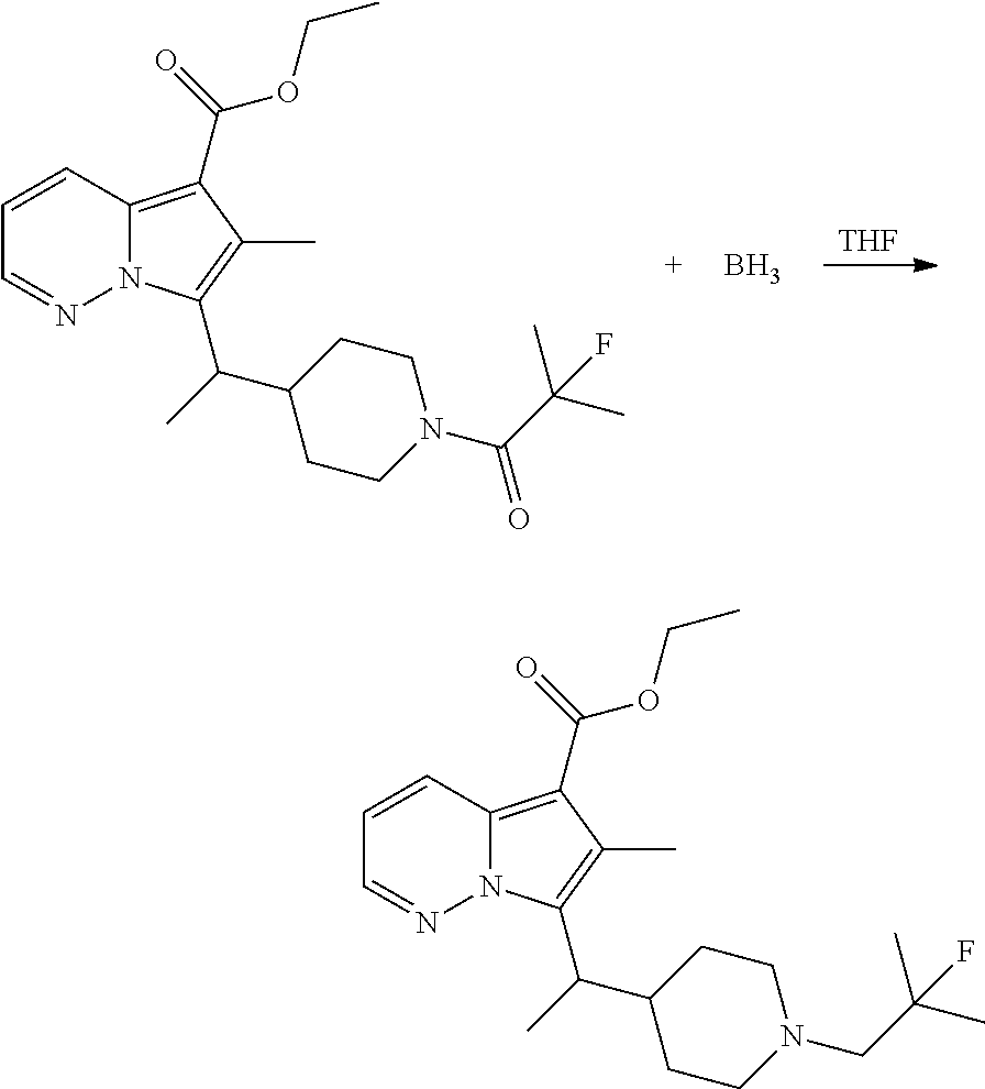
[THF].C1=CC2=C(C(=O)OCC)C(C)=C(C(C)C3CCN(C(C(C)(C)F)=O)CC3)N2N=C1.B.C1=CC2=C(C(=O)OCC)C(C)=C(C(C)C3CCN(CC(C)(C)F)CC3)N2N=C1
